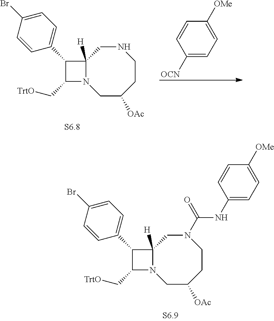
C1(C2=CC=C(Br)C=C2)C(C[TrtO])N2C1([H])CNCCC([OAc])C2.C1([OCN])=CC=C([OMe])C=C1.C1(C2=CC=C(Br)C=C2)C(C[TrtO])N2C1([H])CN(C(=O)NC1=CC=C([OMe])C=C1)CCC([OAc])C2
